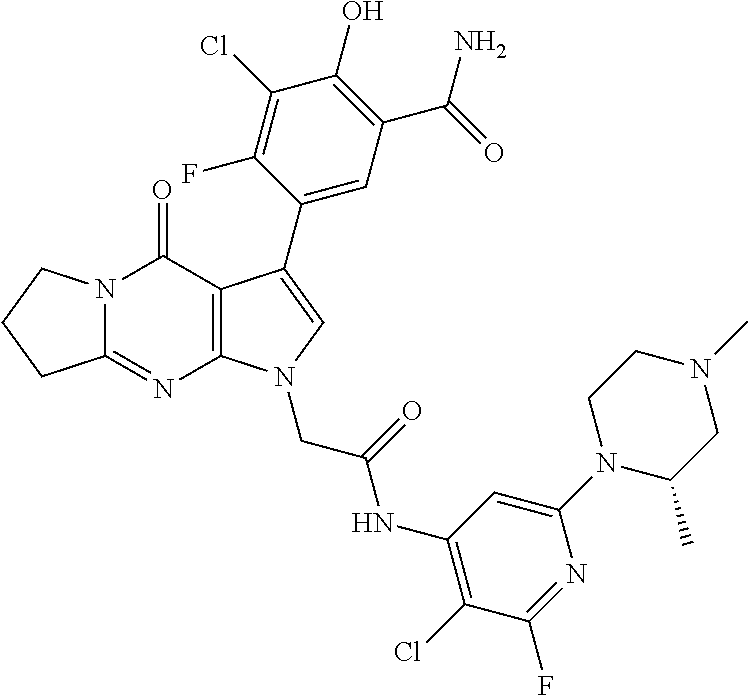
C12=NC3=C(C(=O)N1CCC2)C(C1=CC(C(=O)N)=C(O)C(Cl)=C1F)=CN3CC(=O)NC1=C(Cl)C(F)=NC(N2C(C)CN(C)CC2)=C1
